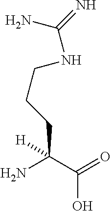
NC(C(O)=O)(CCCNC(N)=N)[H]
